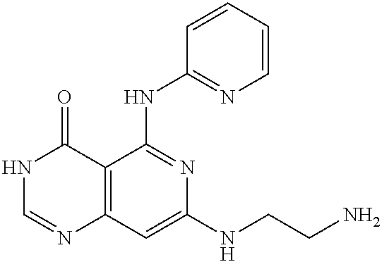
C12=C(C=C(NCCN)N=C1NC1=NC=CC=C1)N=CNC2=O
